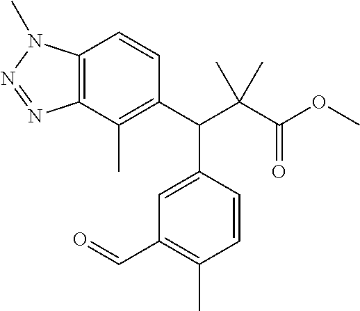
C12=C(C(C)=C(C(C(C(OC)=O)(C)C)C3=CC(C=O)=C(C)C=C3)C=C1)N=NN2C
